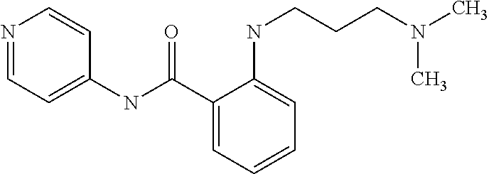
C1=NC=CC(NC(C2=CC=CC=C2NCCCN(C)C)=O)=C1
